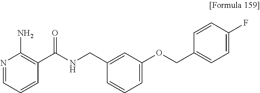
N1=CC=CC(C(NCC2=CC(OCC3=CC=C(F)C=C3)=CC=C2)=O)=C1N
